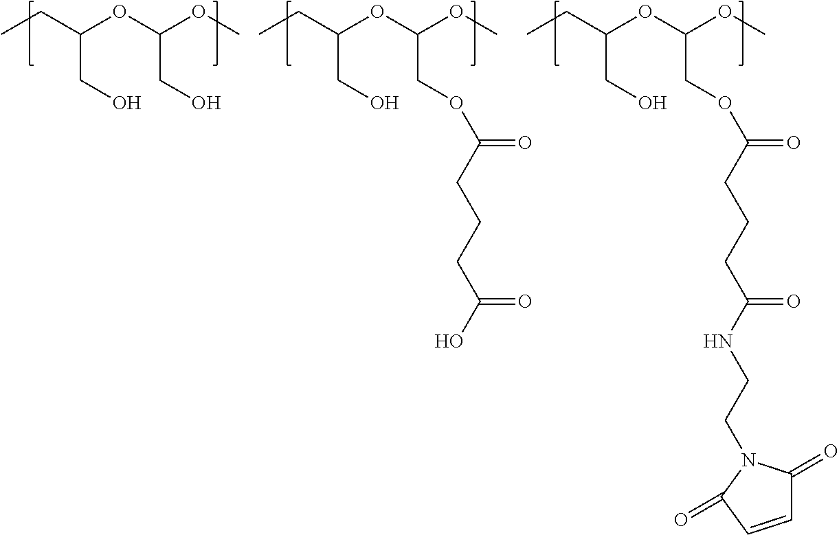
CCC(OC(OC)CO)CO.CCC(OC(OC)COC(=O)CCCC(O)=O)CO.CCC(OC(OC)COC(=O)CCCC(NCCN1C(=O)C=CC1=O)=O)CO
